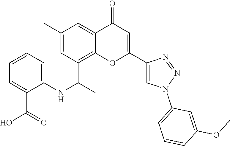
C12=C(C(C)NC3=CC=CC=C3C(O)=O)C=C(C)C=C1C(=O)C=C(C1=CN(C3=CC=CC(OC)=C3)N=N1)O2
